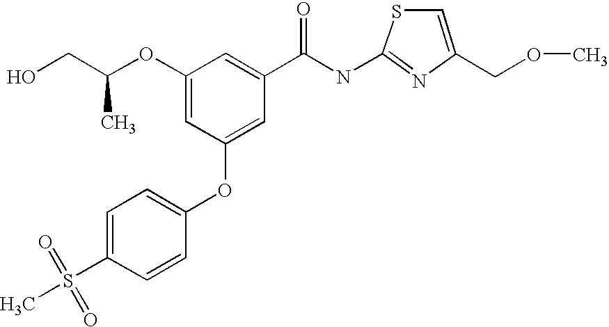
C1(OC(CO)C)=CC(OC2=CC=C(S(C)(=O)=O)C=C2)=CC(C(NC2=NC(COC)=CS2)=O)=C1
